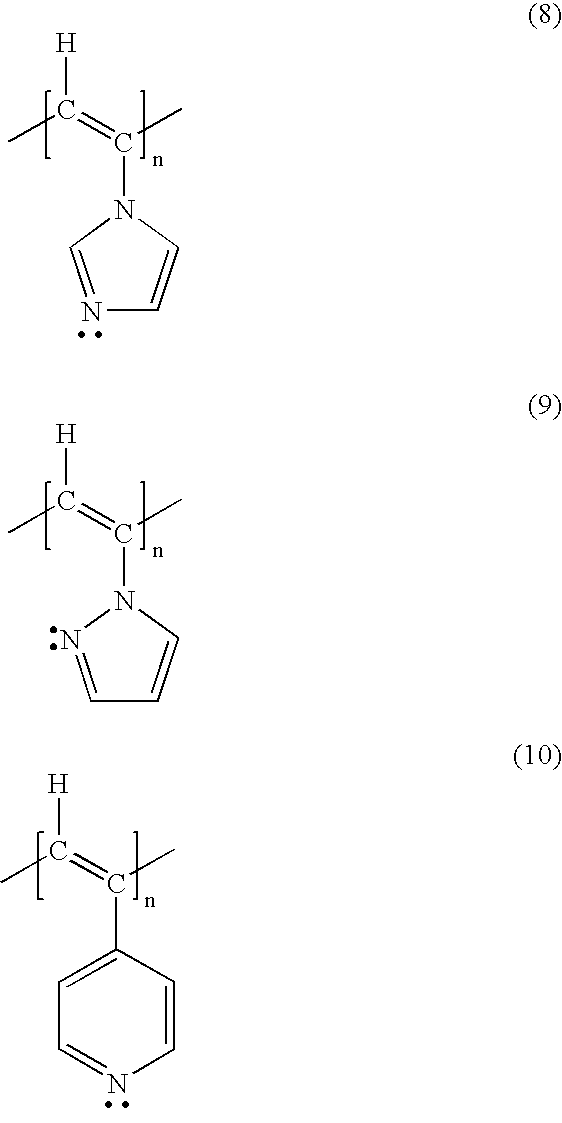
N1=CN(C(C)=C([H])C)C=C1.C1=NN(C(C)=C([H])C)C=C1.C1(C(C)=C([H])C)=CC=NC=C1
